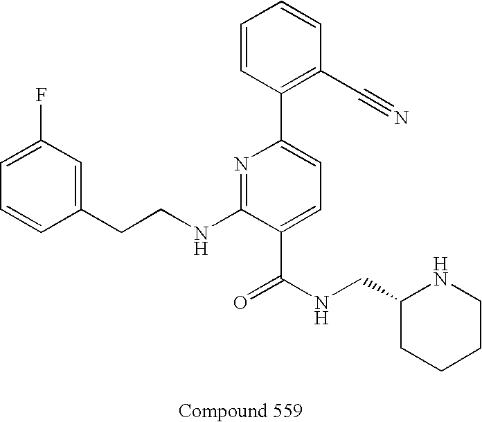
C1=CC(CCNC2=NC(C3=C(C#N)C=CC=C3)=CC=C2C(NCC2CCCCN2)=O)=CC(F)=C1
